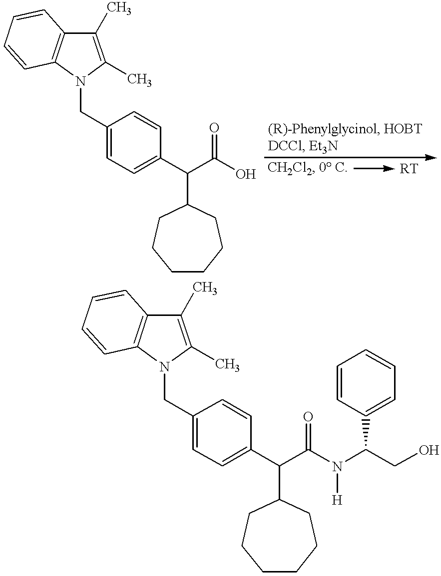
C12=C(N(CC3=CC=C(C(C(O)=O)C4CCCCCC4)C=C3)C(C)=C1C)C=CC=C2.C12=C(N(CC3=CC=C(C(C(N([H])C(CO)C4=CC=CC=C4)=O)C4CCCCCC4)C=C3)C(C)=C1C)C=CC=C2
